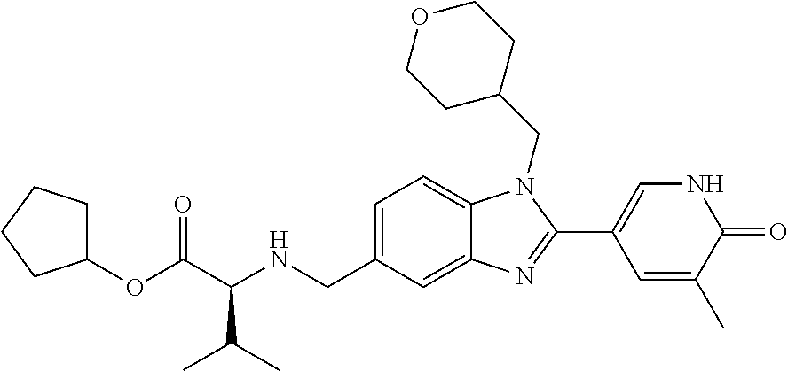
C12=CC(CNC(C(C)C)C(OC3CCCC3)=O)=CC=C1N(CC1CCOCC1)C(C1=CNC(=O)C(C)=C1)=N2
